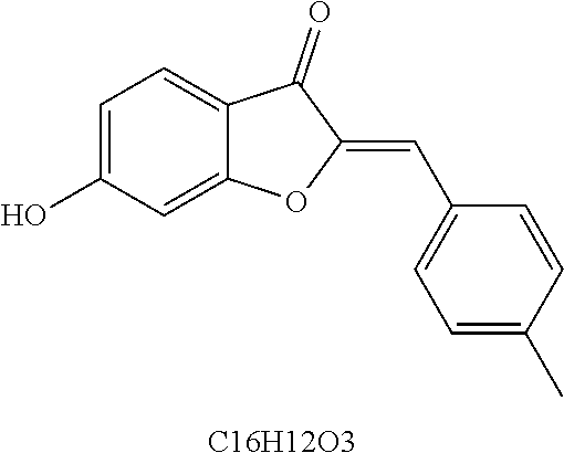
C1=C(O)C=C2C(=C1)C(=O)C(=CC1=CC=C(C)C=C1)O2.[C16H12O3]
